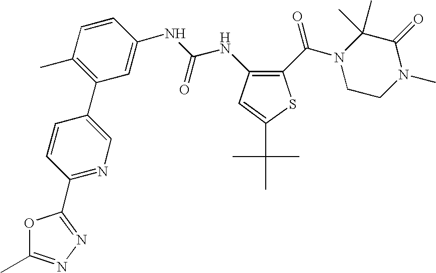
C1(C(=O)N2CCN(C)C(=O)C2(C)C)=C(NC(=O)NC2=CC(C3=CN=C(C4=NN=C(C)O4)C=C3)=C(C)C=C2)C=C(C(C)(C)C)S1
